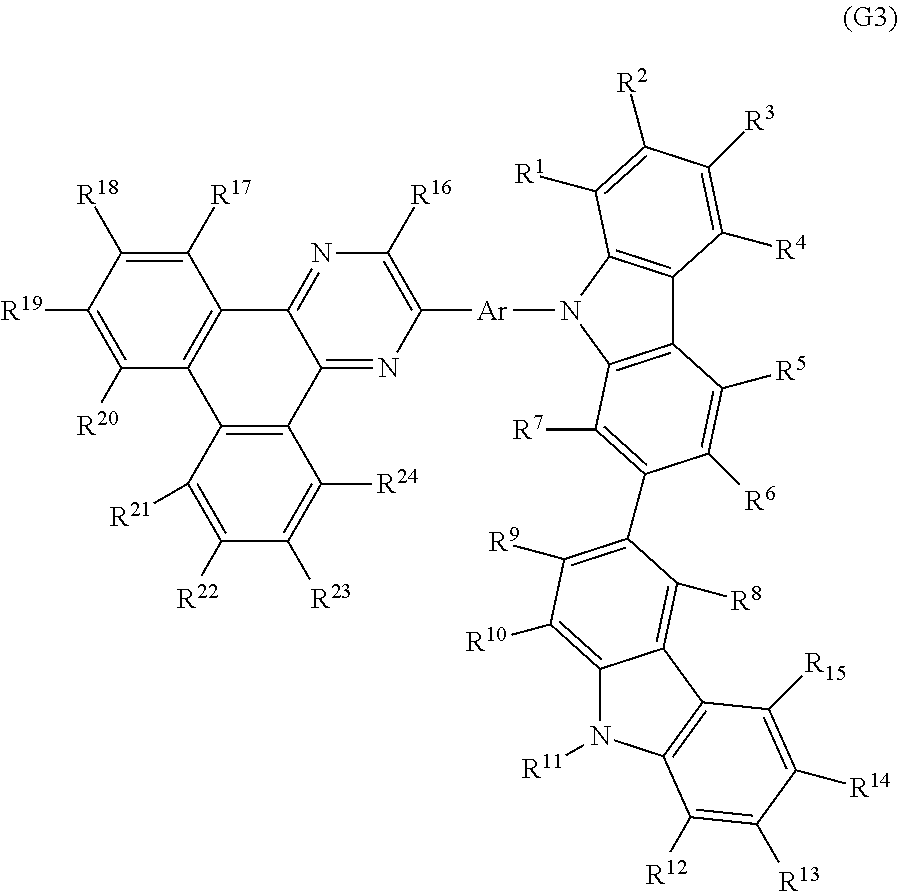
C1([R17])=C([R18])C([R19])=C([R20])C2=C1C1=NC([R16])=C([Ar]N3C4=C(C5=C3C([R1])=C([R2])C([R3])=C5[R4])C([R5])=C([R6])C(C3=C([R9])C([R10])=C5N([R11])C6=C(C5=C3[R8])C([R15])=C([R14])C([R13])=C6[R12])=C4[R7])N=C1C1=C2C([R21])=C([R22])C([R23])=C1[R24]
